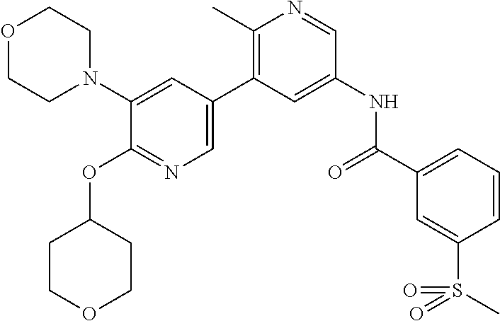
O1CCN(C2=CC(C3=C(C)N=CC(NC(C4=CC=CC(S(C)(=O)=O)=C4)=O)=C3)=CN=C2OC2CCOCC2)CC1
